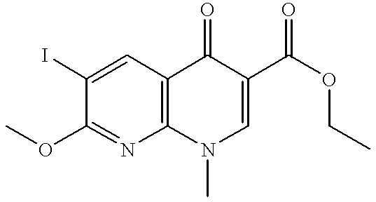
C1(OC)=NC2=C(C=C1I)C(=O)C(C(OCC)=O)=CN2C
